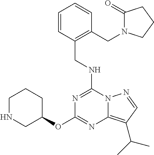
C(NC1=NC(OC2CCCNC2)=NC2=C(C(C)C)C=NN12)C1=C(CN2C(=O)CCC2)C=CC=C1
